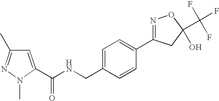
C(NCC1=CC=C(C2=NOC(C(F)(F)F)(O)C2)C=C1)(=O)C1=CC(C)=NN1C
